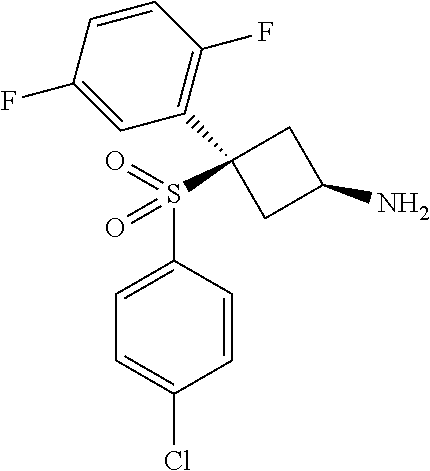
C1=CC(S(=O)(=O)C2(C3=C(F)C=CC(F)=C3)CC(N)C2)=CC=C1Cl
